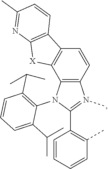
C12=C(N(C3=C(C(C)C)C=CC=C3C(C)C)C(C3=C(C)C=CC=C3)=N1C)C1=C(C=C2)C2=C([X]1)N=C(C)C=C2
